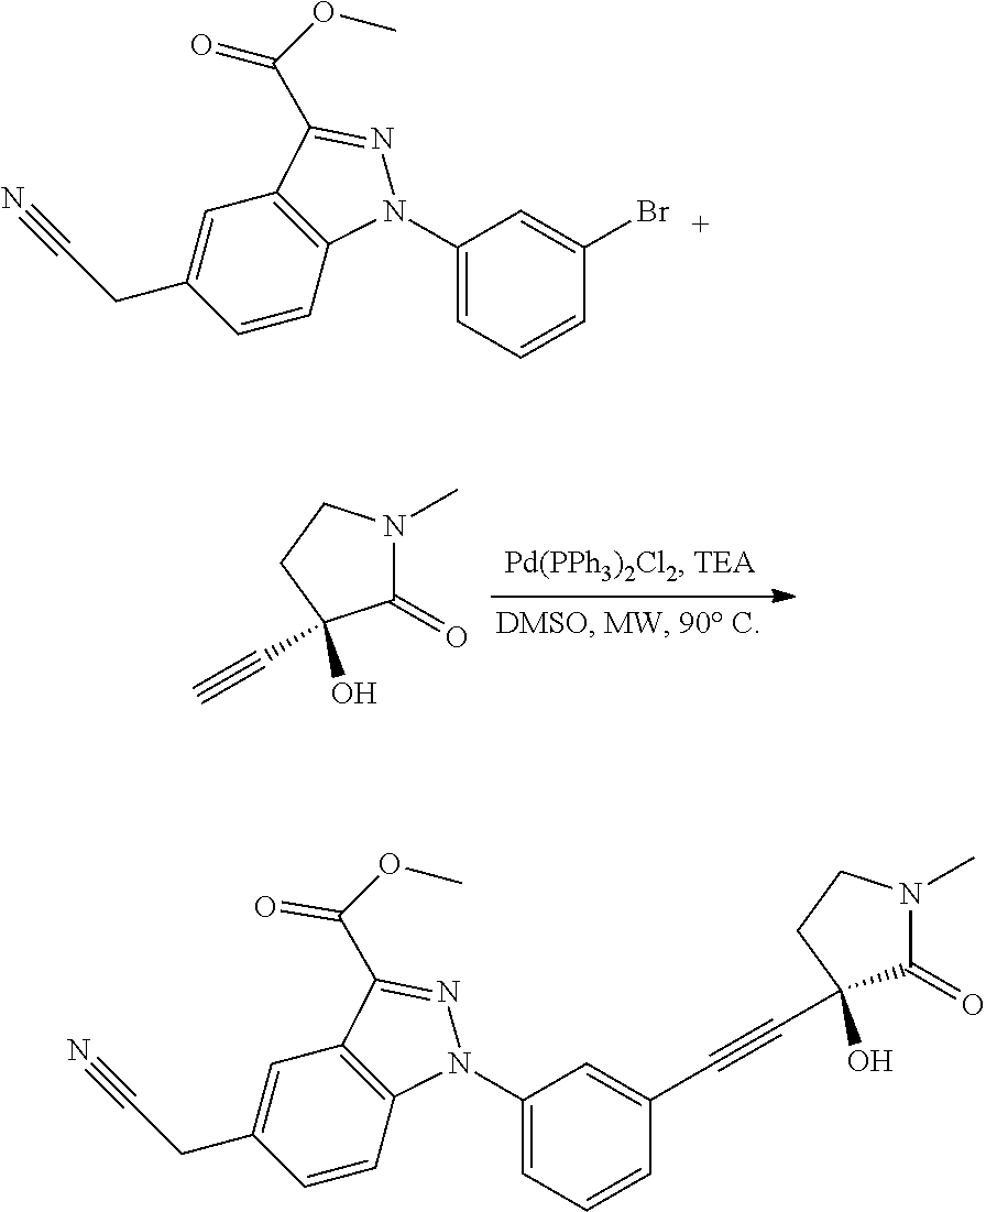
N1(C)C(=O)C(O)(C#C)CC1.C1(N2C3=C(C=C(CC#N)C=C3)C(C(OC)=O)=N2)=CC=CC(Br)=C1.C1(N2C3=C(C=C(CC#N)C=C3)C(C(OC)=O)=N2)=CC=CC(C#CC2(O)C(=O)N(C)CC2)=C1
